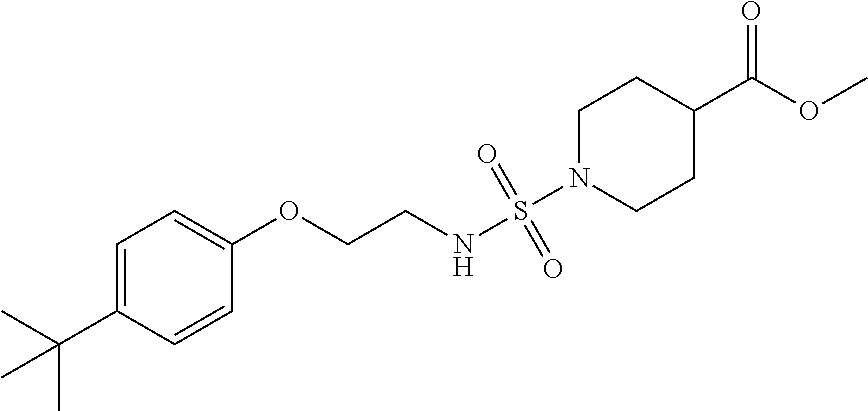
C1=C(C(C)(C)C)C=CC(OCCNS(N2CCC(C(OC)=O)CC2)(=O)=O)=C1
